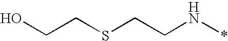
C(CN*)SCCO
